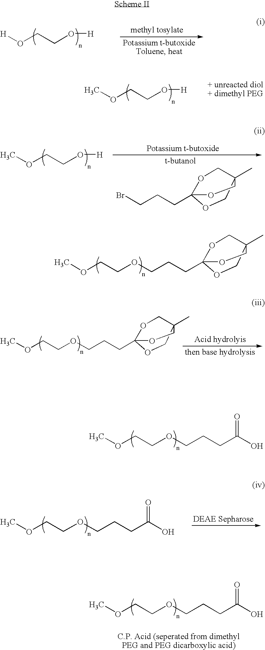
COCCO[H].COCCO[H].BrCCCC12OCC(C)(CO1)CO2.O(CCCC12OCC(C)(CO1)CO2)CCOC.[H]OCCO[H].O(CCCC12OCC(C)(CO1)CO2)CCOC.O(CCCC(O)=O)CCOC.O(CCCC(O)=O)CCOC.O(CCCC(O)=O)CCOC
